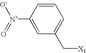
C1=C([N+](=O)[O-])C=CC=C1C[X1]
